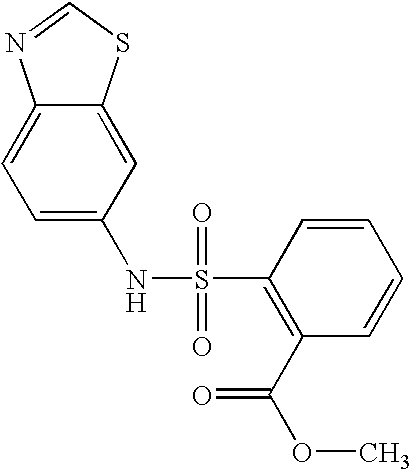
C12=CC=C(NS(=O)(=O)C3=C(C(OC)=O)C=CC=C3)C=C1SC=N2
